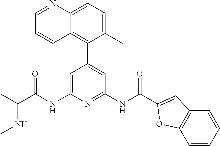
C1=C(NC(C(C)NC)=O)N=C(NC(=O)C2=CC3=C(C=CC=C3)O2)C=C1C1=C2C(=CC=C1C)N=CC=C2
